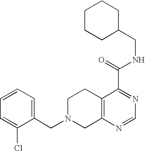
C1N(CC2=CC=CC=C2Cl)CC2=C(C1)C(C(=O)NCC1CCCCC1)=NC=N2
